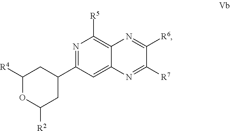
C1([R4])OC([R2])CC(C2=NC([R5])=C3C(=C2)N=C([R7])C([R6])=N3)C1
